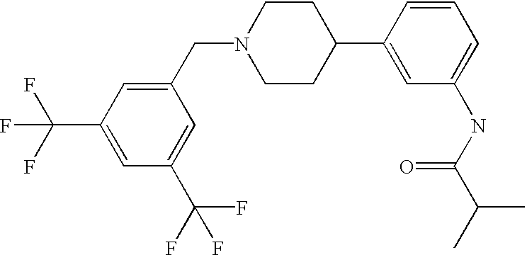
C1(CN2CCC(C3=CC(NC(C(C)C)=O)=CC=C3)CC2)=CC(C(F)(F)F)=CC(C(F)(F)F)=C1
